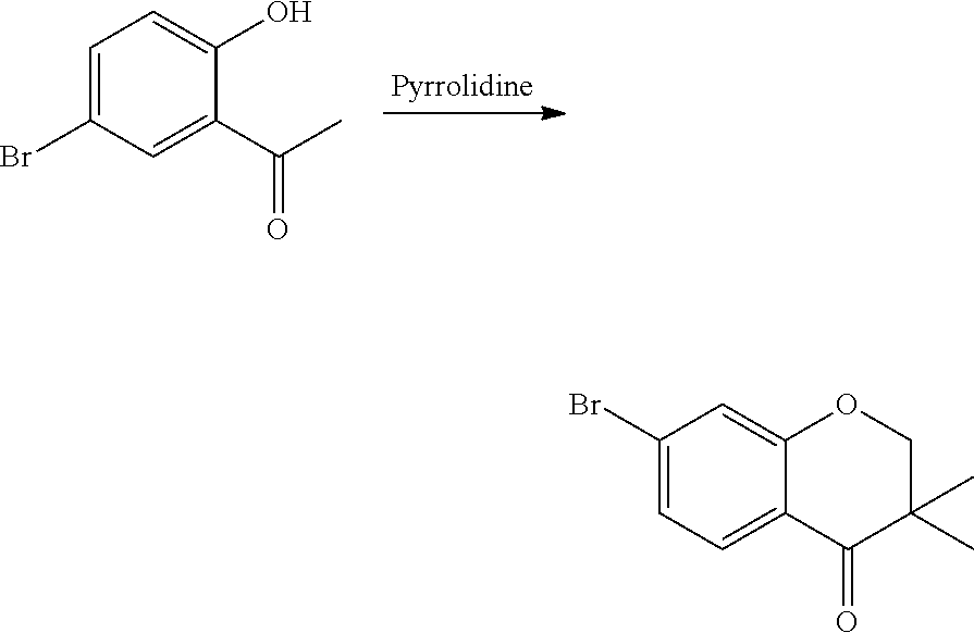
C1=C(Br)C=C(C(=O)C)C(O)=C1.C1(Br)=CC=C2C(=C1)OCC(C)(C)C2=O
